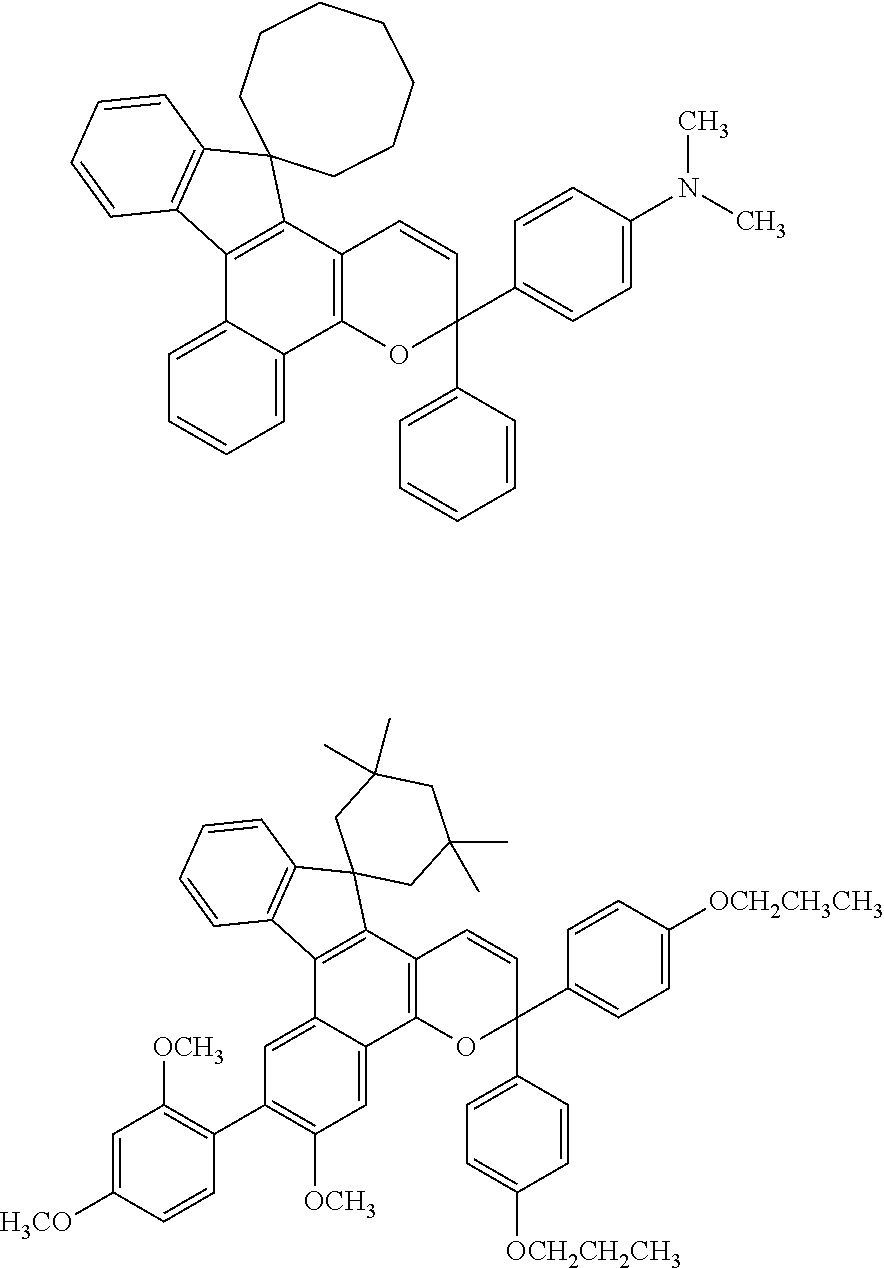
C1=C2C(=CC=C1)C1=C(C3=C2OC(C2=CC=CC=C2)(C2=CC=C(N(C)C)C=C2)C=C3)C2(C3=C1C=CC=C3)CCCCCCC2.C1=C2C(=CC(C3=C([OCH3])C=C([H3CO])C=C3)=C1[OCH3])C1=C(C3=C2OC(C2=CC=C([OCH2CH2CH3])C=C2)(C2=CC=C([OCH2CH3CH3])C=C2)C=C3)C2(C3=C1C=CC=C3)CC(C)(C)CC(C)(C)C2
